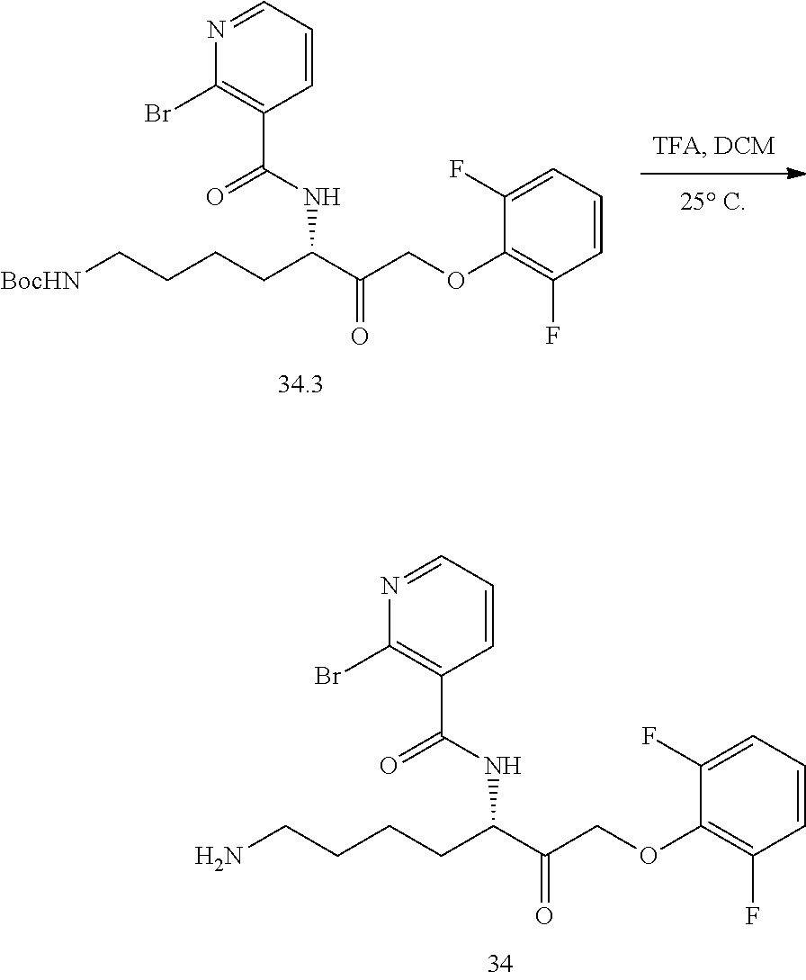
BrC1=C(C(NC(C(COC2=C(F)C=CC=C2F)=O)CCCCN)=O)C=CC=N1.BrC1=C(C(NC(C(COC2=C(F)C=CC=C2F)=O)CCCC[BocHN])=O)C=CC=N1
